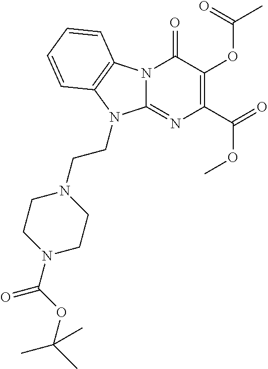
N12C(=NC(C(=O)OC)=C(OC(C)=O)C1=O)N(CCN1CCN(C(OC(C)(C)C)=O)CC1)C1=C2C=CC=C1
